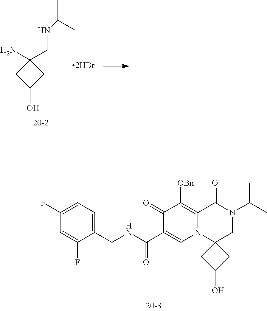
C1C(O)CC1(N)CNC(C)C.C1(F)=CC=C(CNC(C2=CN3C(=C([OBn])C2=O)C(=O)N(C(C)C)CC32CC(O)C2)=O)C(F)=C1
